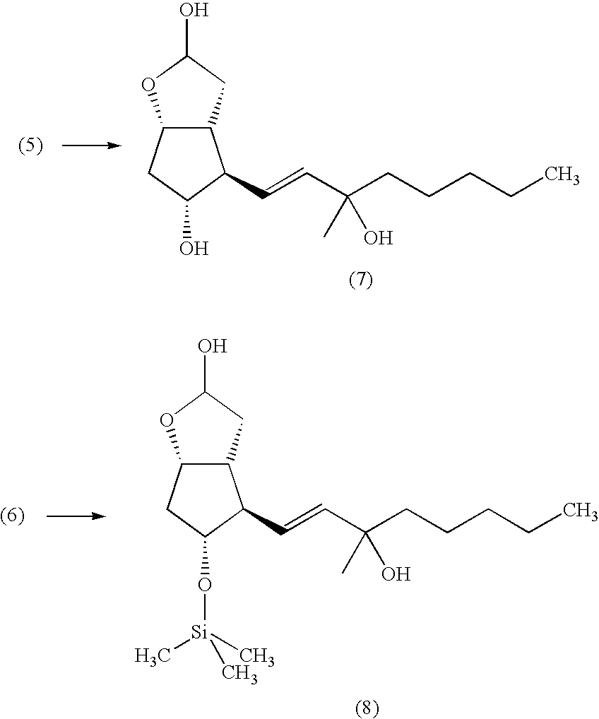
C12C(CC(O)O1)C(C=CC(CCCCC)(C)O)C(O)C2.C12C(CC(O)O1)C(C=CC(CCCCC)(C)O)C(O[Si](C)(C)C)C2
